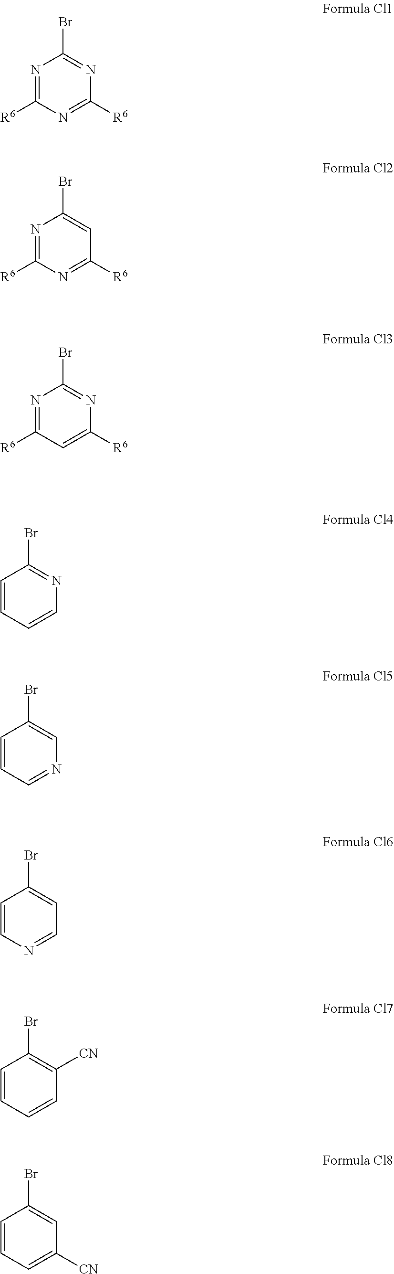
N1=C([R6])N=C([R6])N=C1Br.N1=C([R6])N=C([R6])C=C1Br.N1=C([R6])C=C([R6])N=C1Br.C1=CC=CN=C1Br.C1=CC=NC=C1Br.C1=CN=CC=C1Br.C1=CC=CC([CN])=C1Br.C1=CC=C([CN])C=C1Br
